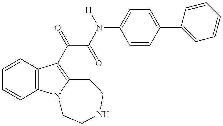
C1=CC2=C(C=C1)C(C(C(N(C1=CC=C(C3=CC=CC=C3)C=C1)[H])=O)=O)=C1N2CCNCC1
